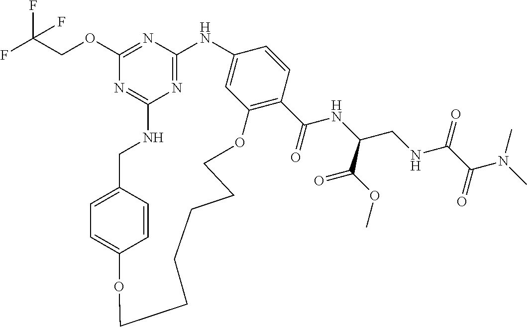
FC(COC1=NC2=NC(=N1)NCC1=CC=C(C=C1)OCCCCCCOC1=C(C(=O)NC(CNC(C(=O)N(C)C)=O)C(OC)=O)C=CC(=C1)N2)(F)F
